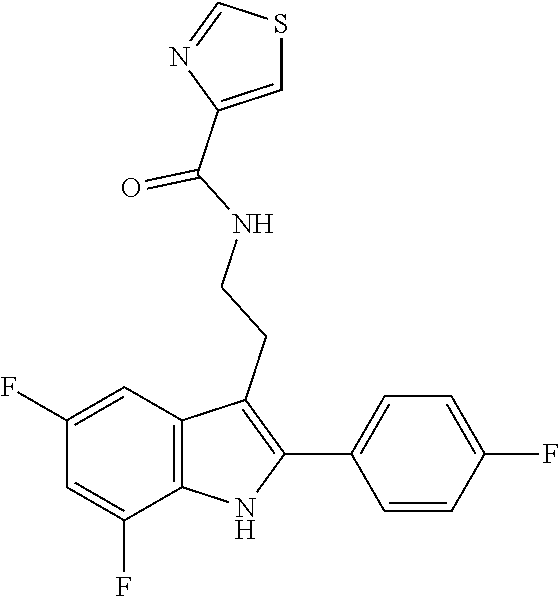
O=C(NCCC1=C(C2=CC=C(F)C=C2)NC2=C1C=C(F)C=C2F)C1=CSC=N1
